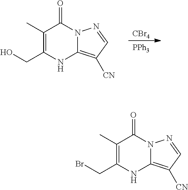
[CBr4].[PPh3].C1(C)=C(CO)NC2=C([CN])C=NN2C1=O.C1(C)=C(CBr)NC2=C([CN])C=NN2C1=O
